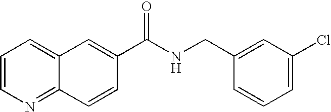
C1=C2C(=NC=C1)C=CC(C(NCC1=CC(Cl)=CC=C1)=O)=C2
